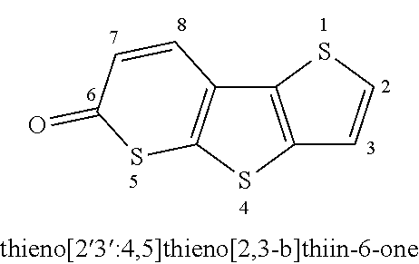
C12=C(SC3=C1C=CC(=O)S3)C=CS2
